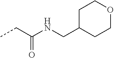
CCC(=O)NCC1CCOCC1
